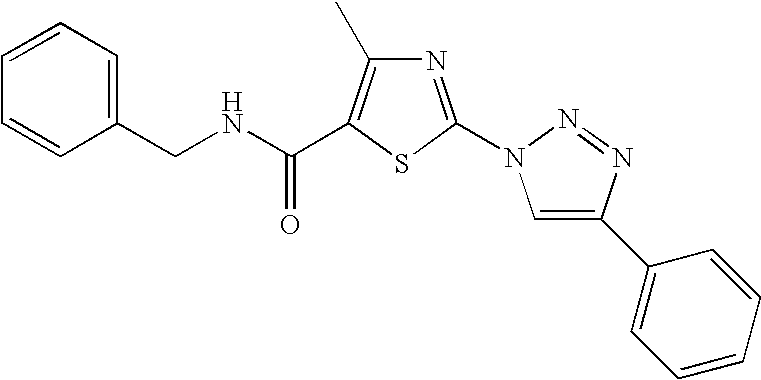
C1(CNC(=O)C2=C(C)N=C(N3C=C(C4=CC=CC=C4)N=N3)S2)=CC=CC=C1
